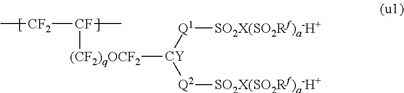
[(CF2)qOCF2]([CY]([Q1][SO2X(SO2Rf)a-H+])[Q2][SO2X(SO2Rf)a-H+])[CF]([CF2]C)C
